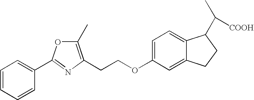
C1=CC=CC(C2=NC(CCOC3=CC=C4C(=C3)CCC4C(C)[COOH])=C(C)O2)=C1
